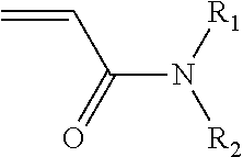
C(N([R1])[R2])(=O)C=C
